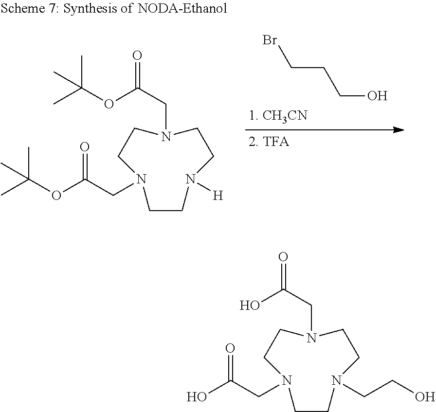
BrCCCO.C1CN([H])CCN(CC(=O)OC(C)(C)C)CCN1CC(OC(C)(C)C)=O.C1CN(CCO)CCN(CC(=O)O)CCN1CC(O)=O
